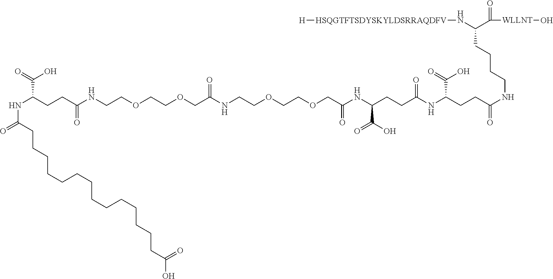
N(C(CCC(NCCOCCOCC(NCCOCCOCC(NC(C(=O)O)CCC(NC(C(=O)O)CCC(NCCCCC(N[HSQGTFTSDYSKYLDSRRAQDFV][H])C(=O)[WLLNT]O)=O)=O)=O)=O)=O)C(O)=O)C(CCCCCCCCCCCCCCC(O)=O)=O
